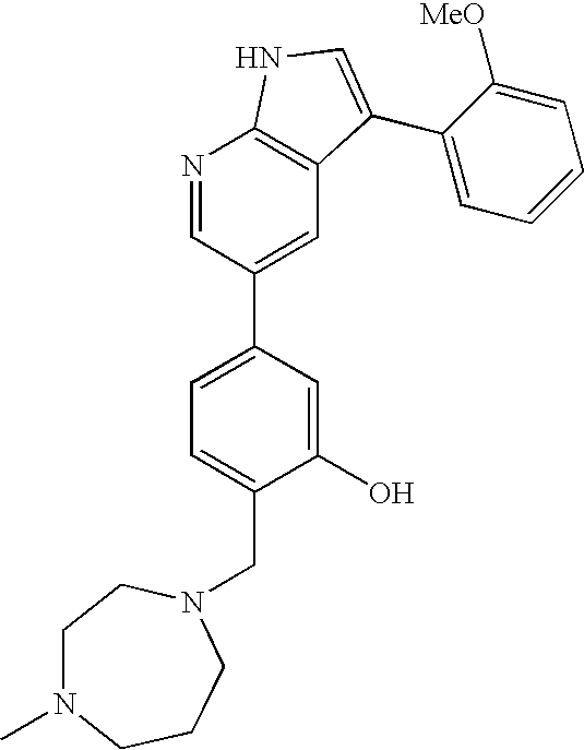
N1=CC(C2=CC=C(CN3CCCN(C)CC3)C(O)=C2)=CC2=C1NC=C2C1=CC=CC=C1[MeO]
